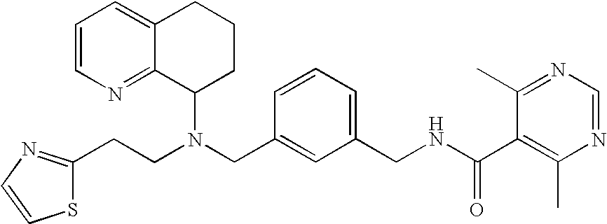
N(CC1=CC(CNC(C2=C(C)N=CN=C2C)=O)=CC=C1)(C1CCCC2=CC=CN=C12)CCC1=NC=CS1
